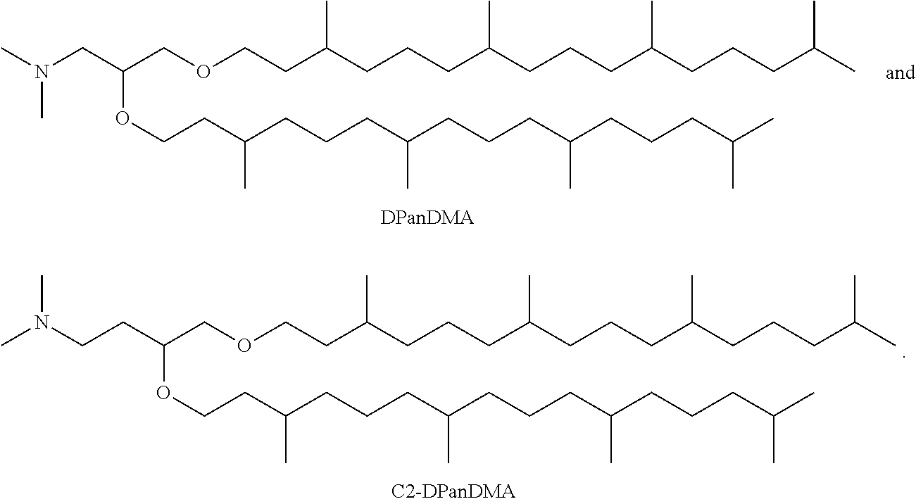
CN(CC(COCCC(CCCC(CCCC(CCCC(C)C)C)C)C)OCCC(CCCC(CCCC(CCCC(C)C)C)C)C)C.N(CCC(COCCC(CCCC(CCCC(CCCC(C)C)C)C)C)OCCC(CCCC(CCCC(CCCC(C)C)C)C)C)(C)C
